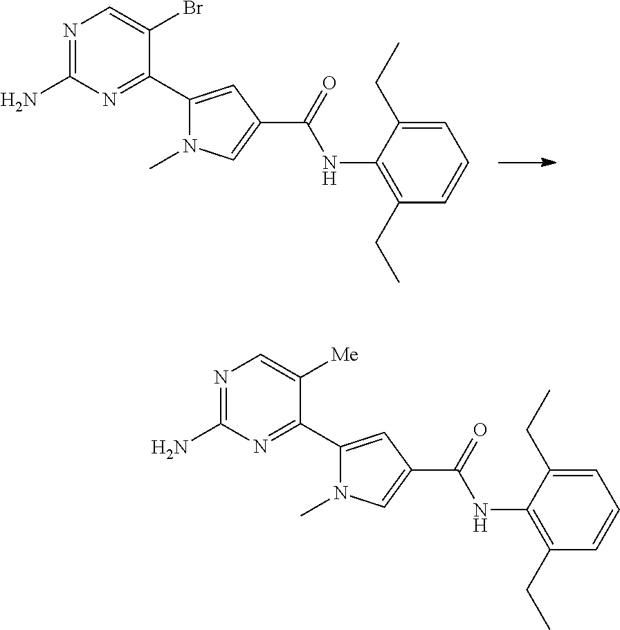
N1=C(N)N=C(C2=CC(C(=O)NC3=C(CC)C=CC=C3CC)=CN2C)C(Br)=C1.N1=C(N)N=C(C2=CC(C(=O)NC3=C(CC)C=CC=C3CC)=CN2C)C([Me])=C1
